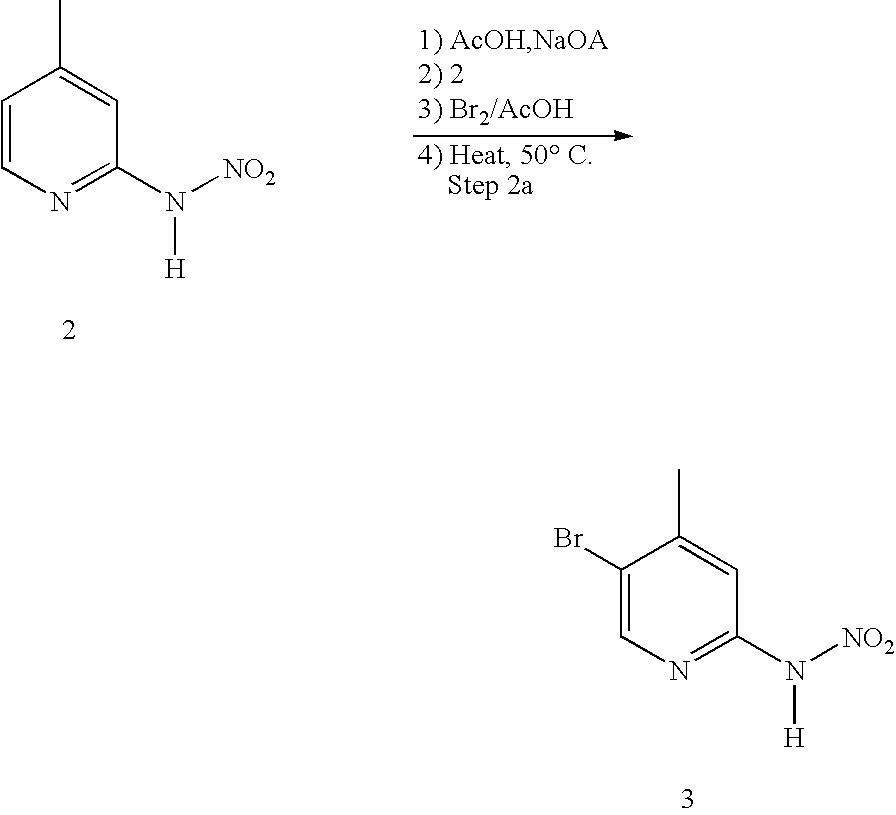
C1(Br)=CN=C(N([NO2])[H])C=C1C.C1=CN=C(N([NO2])[H])C=C1C
